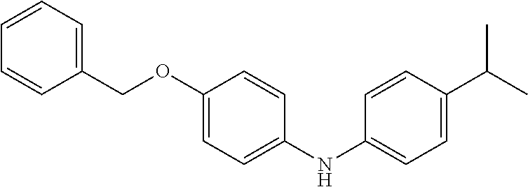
C1=C(OCC2=CC=CC=C2)C=CC(NC2=CC=C(C(C)C)C=C2)=C1
